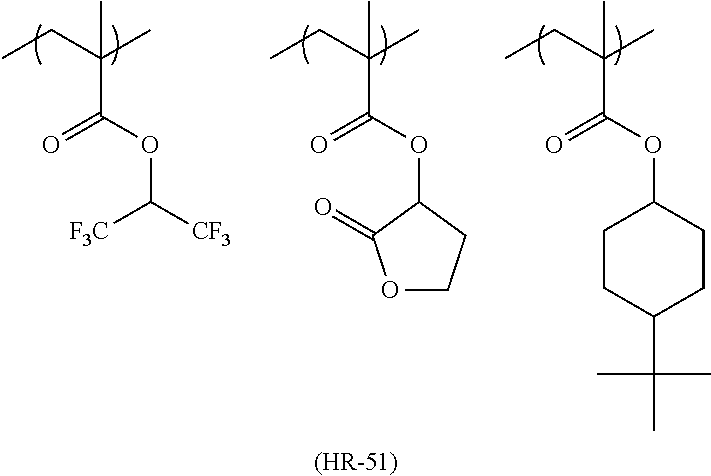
CCC(C)(C)C(OC1CCC(C(C)(C)C)CC1)=O.CCC(C)(C)C(OC1CCOC1=O)=O.CCC(C)(C)C(OC([F3C])[CF3])=O.[(HR-51)]
